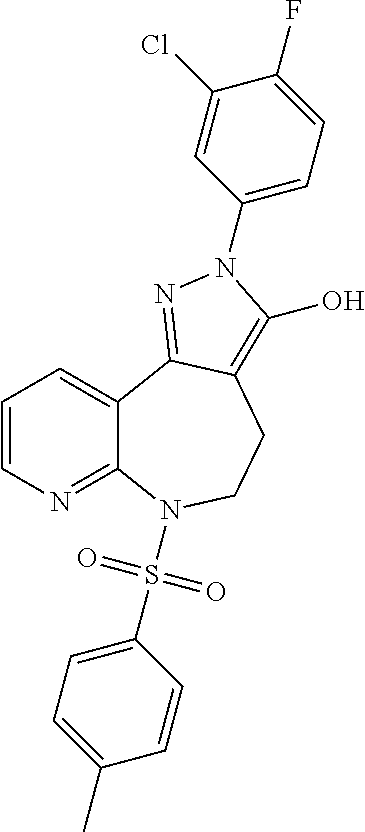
C1=CN=C2C(=C1)C1=NN(C3=CC=C(F)C(Cl)=C3)C(O)=C1CCN2S(C1=CC=C(C)C=C1)(=O)=O
